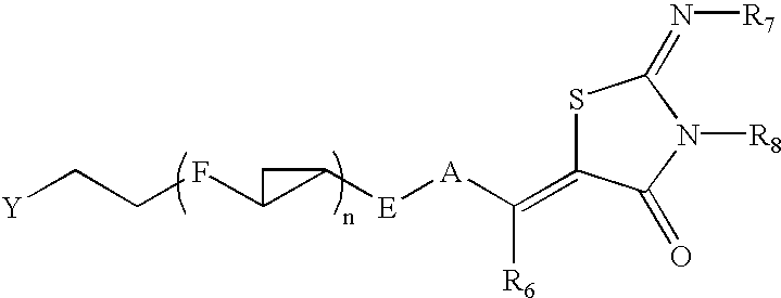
[A](C(=C1SC(=N[R7])N([R8])C1=O)[R6])[E]C1C(FCC[Y])C1
